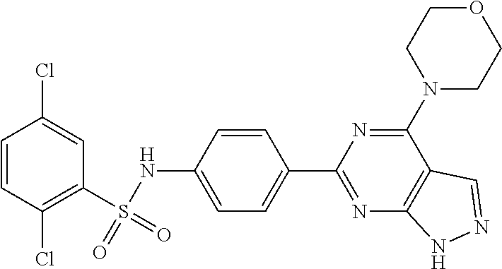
C1=CC(Cl)=C(S(=O)(=O)NC2=CC=C(C3=NC4=C(C(N5CCOCC5)=N3)C=NN4)C=C2)C=C1Cl
